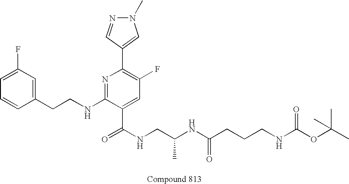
C1=CC(CCNC2=NC(C3=CN(C)N=C3)=C(F)C=C2C(NCC(NC(CCCNC(OC(C)(C)C)=O)=O)C)=O)=CC(F)=C1
